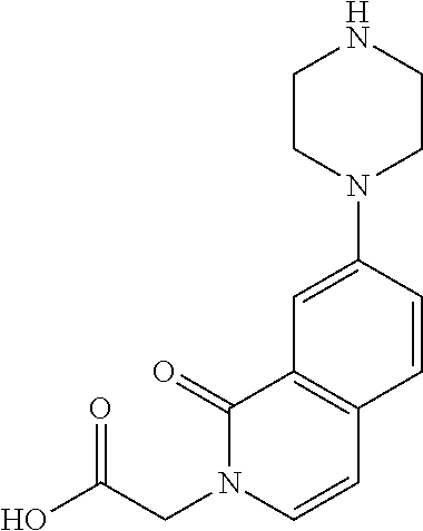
C1=C(N2CCNCC2)C=CC2=C1C(=O)N(CC(O)=O)C=C2
